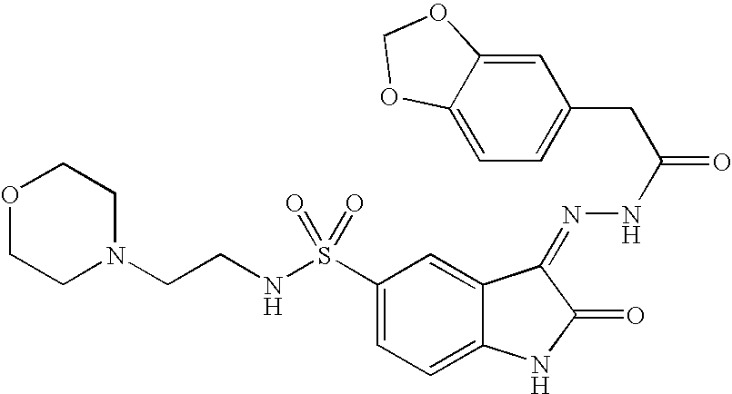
O1CCN(CCNS(C2=CC=C3C(=C2)C(=NNC(=O)CC2=CC=C4C(=C2)OCO4)C(=O)N3)(=O)=O)CC1
